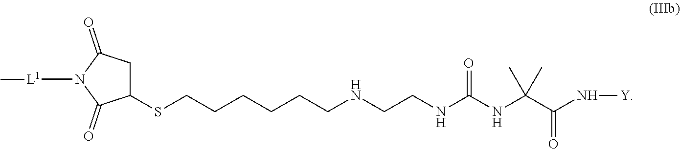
S(CCCCCCNCCNC(NC(C(N[Y])=O)(C)C)=O)C1CC(=O)N([L1]C)C1=O
